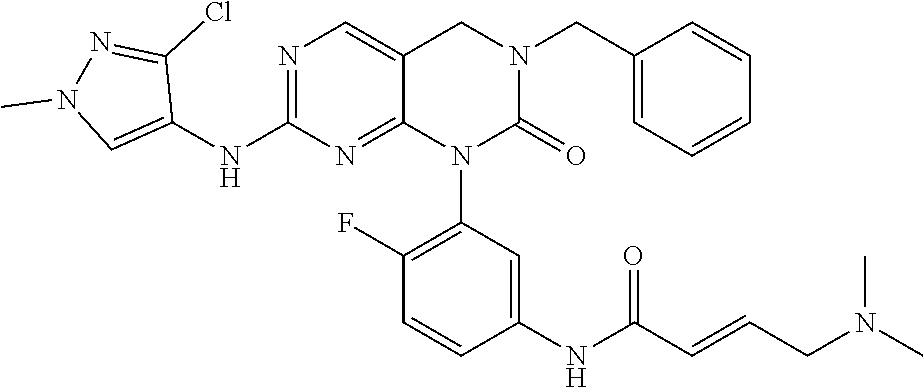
C1=CC(CN2CC3=CN=C(NC4=CN(C)N=C4Cl)N=C3N(C3=C(F)C=CC(NC(C=CCN(C)C)=O)=C3)C2=O)=CC=C1
